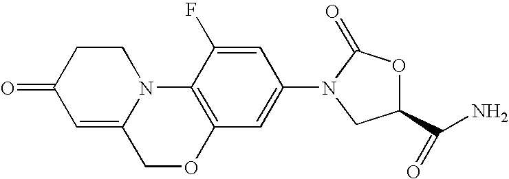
C1(=O)C=C2N(CC1)C1=C(OC2)C=C(N2C(=O)OC(C(N)=O)C2)C=C1F
